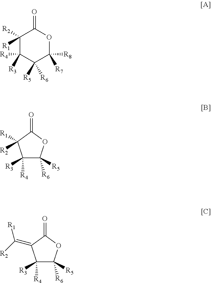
C1([R2])([R1])C([R4])([R3])C([R5])([R6])C([R8])([R7])OC1=O.C1(=O)C([R2])([R1])C([R4])([R3])C([R6])([R5])O1.C1(=O)C(=C([R2])[R1])C([R4])([R3])C([R6])([R5])O1
